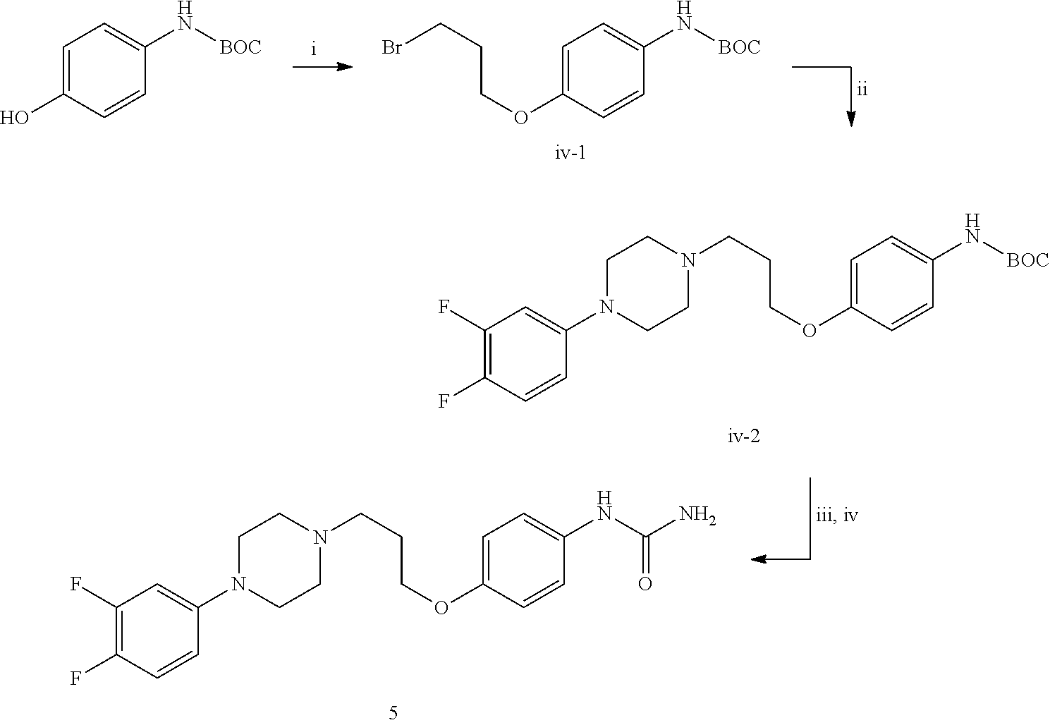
C1=C(OCCCBr)C=CC(N[BOC])=C1.C1=C(O)C=CC(N[BOC])=C1.C1=C(OCCCN2CCN(C3=CC(F)=C(F)C=C3)CC2)C=CC(N[BOC])=C1.C1=C(OCCCN2CCN(C3=CC(F)=C(F)C=C3)CC2)C=CC(NC(N)=O)=C1
